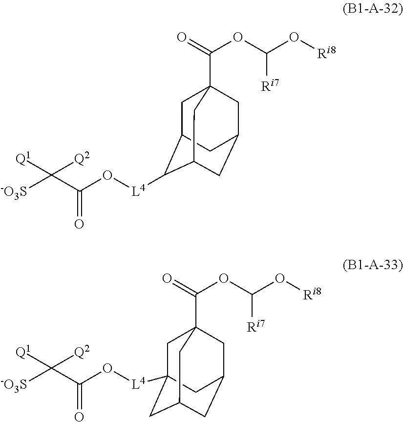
O(C(C([-O3S])([Q1])[Q2])=O)[L4]C1C2CC3(C(OC([Ri7])O[Ri8])=O)CC(CC1C3)C2.O(C(C([-O3S])([Q1])[Q2])=O)[L4]C12CC3(C(OC([Ri7])O[Ri8])=O)CC(CC(C1)C3)C2
